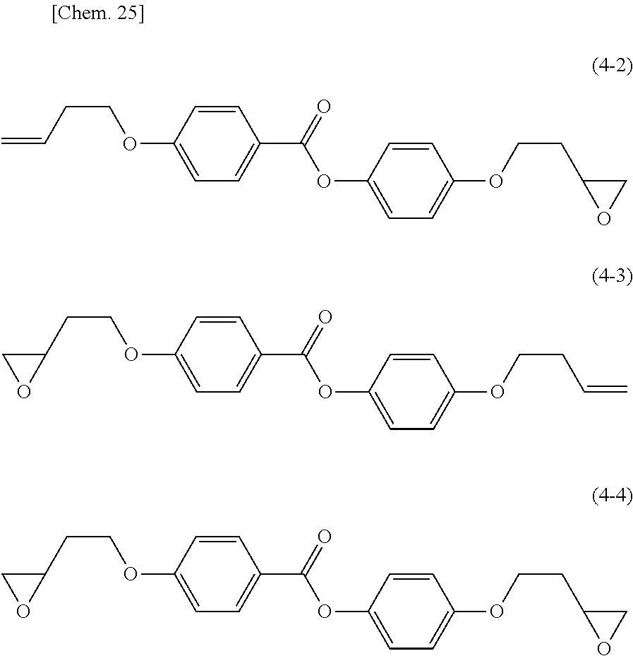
C1=CC(OCCC=C)=CC=C1C(OC1=CC=C(OCCC2CO2)C=C1)=O.C1=CC(OCCC2CO2)=CC=C1C(OC1=CC=C(OCCC=C)C=C1)=O.C1=CC(OCCC2CO2)=CC=C1C(OC1=CC=C(OCCC2CO2)C=C1)=O
